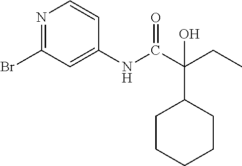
N1=C(Br)C=C(NC(C(CC)(C2CCCCC2)O)=O)C=C1
